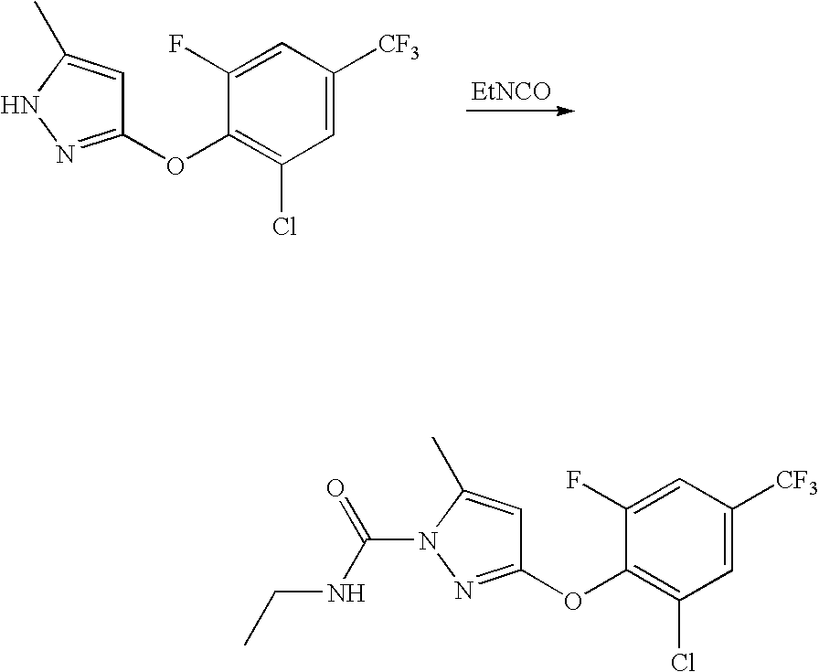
[EtNCO].C1=C([CF3])C=C(F)C(OC2=NNC(C)=C2)=C1Cl.C1=C([CF3])C=C(F)C(OC2=NN(C(NCC)=O)C(C)=C2)=C1Cl
